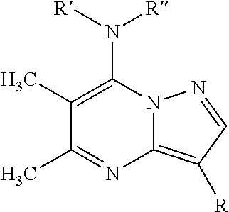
C1(C)=C(N([R])[R])N2C(=C([R])C=N2)N=C1C
